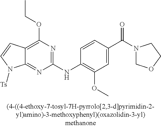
C12=NC(NC3=C(OC)C=C(C(N4COCC4)=O)C=C3)=NC(OCC)=C1C=CN2[Ts]
